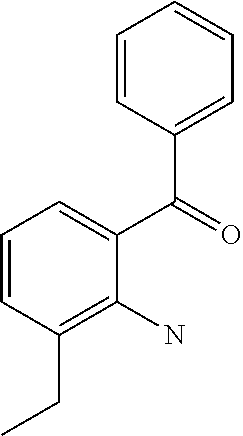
C1=CC(CC)=C(N)C(C(C2=CC=CC=C2)=O)=C1
